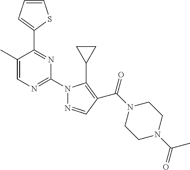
C1=CC=C(C2=NC(N3N=CC(C(N4CCN(C(=O)C)CC4)=O)=C3C3CC3)=NC=C2C)S1
